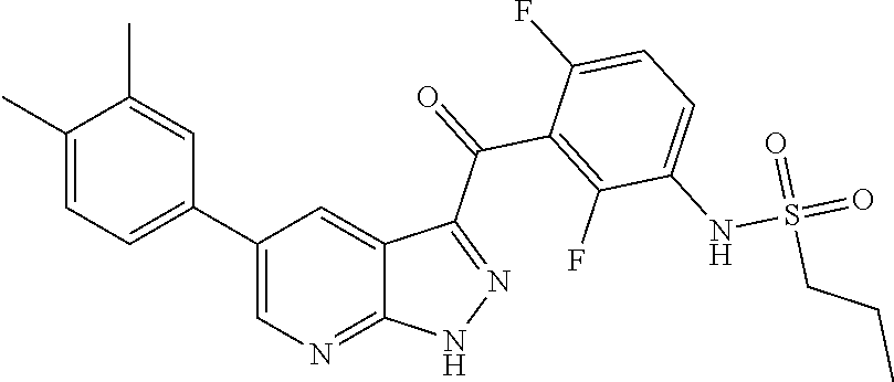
C1(C)=CC=C(C2=CN=C3C(=C2)C(C(=O)C2=C(F)C(NS(=O)(=O)CCC)=CC=C2F)=NN3)C=C1C
